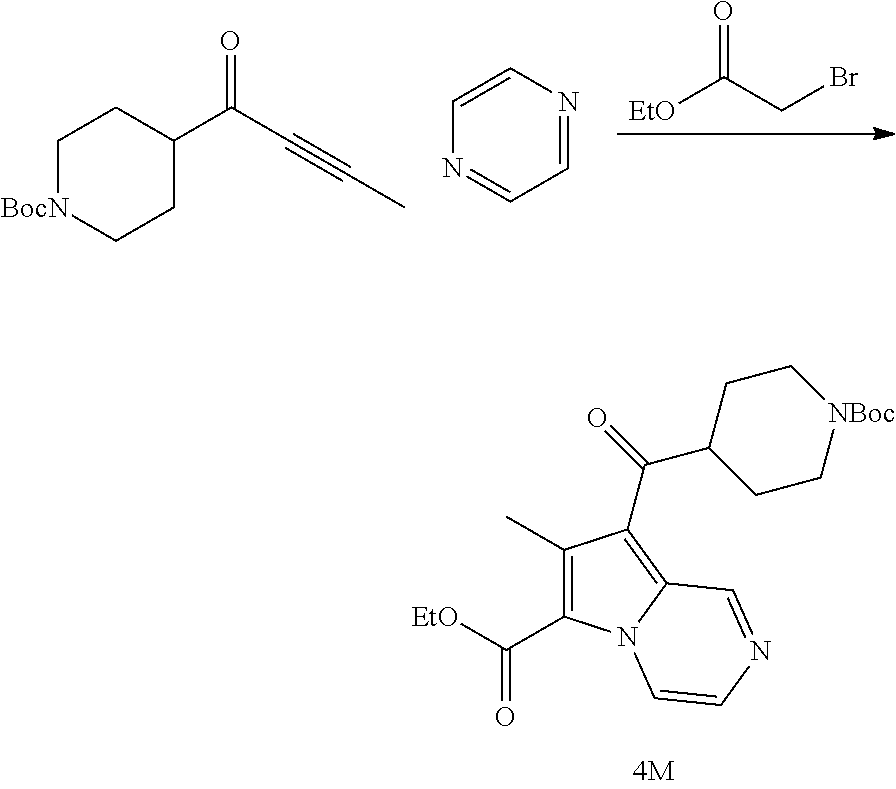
C1(C)=C(C([EtO])=O)N2C(=C1C(=O)C1CC[NBoc]CC1)C=NC=C2.[EtO]C(CBr)=O.N1=CC=NC=C1.C(#CC(C1CC[BocN]CC1)=O)C
